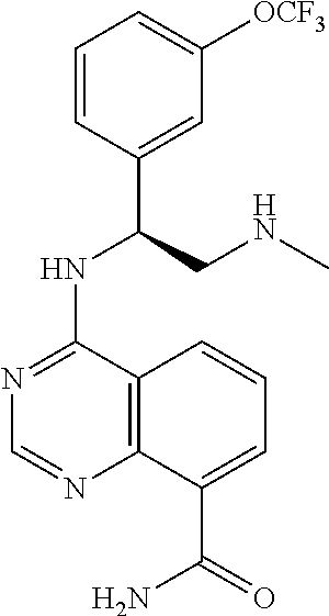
C1=CC(C(CNC)NC2=NC=NC3=C2C=CC=C3C(=O)N)=CC([OCF3])=C1
